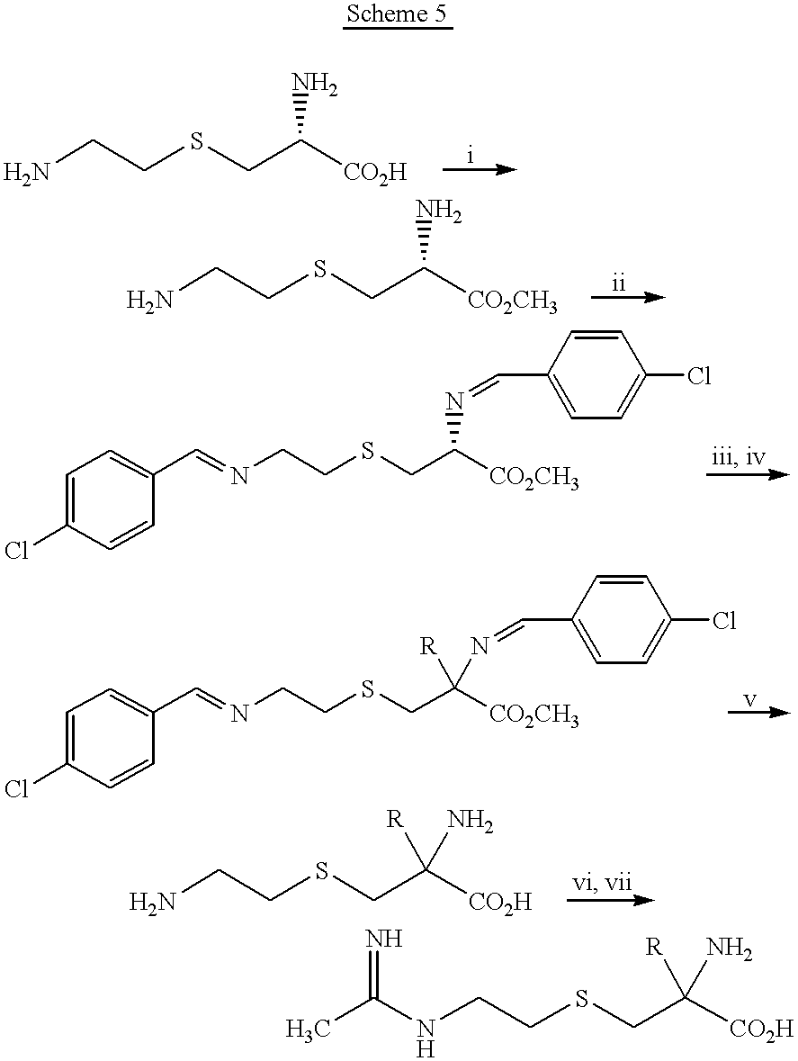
NCCSCC([CO2H])N.NCCSCC([CO2CH3])N.N(CCSCC([CO2CH3])N=CC1=CC=C(Cl)C=C1)=CC1=CC=C(Cl)C=C1.N(CCSCC([CO2CH3])([R])N=CC1=CC=C(Cl)C=C1)=CC1=CC=C(Cl)C=C1.NCCSCC([CO2H])([R])N.N(CCSCC([CO2H])([R])N)C(C)=N
